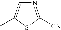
N1=C([CN])SC(C)=C1
